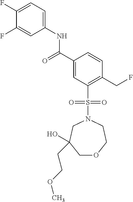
C1(F)=CC=C(NC(C2=CC(S(N3CC(O)(CCOC)COCC3)(=O)=O)=C(CF)C=C2)=O)C=C1F
